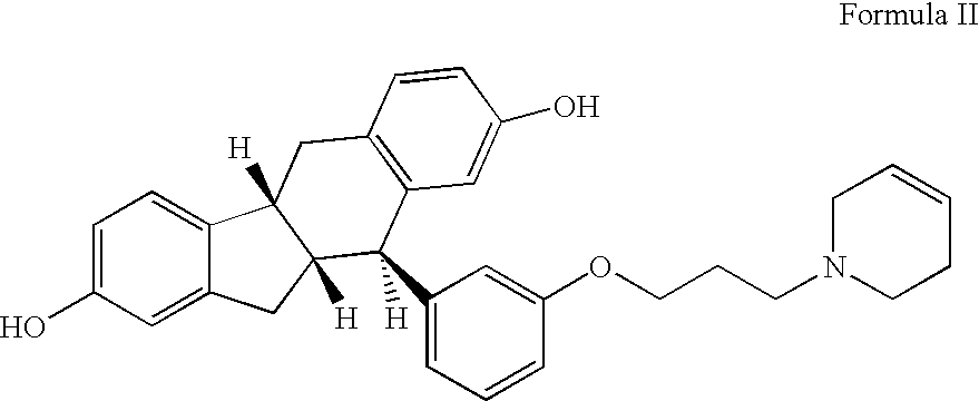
C1=C(O)C=C2C(=C1)C1([H])C([H])(C2)C(C2=CC=CC(OCCCN3CCC=CC3)=C2)([H])C2=C(C1)C=CC(O)=C2
